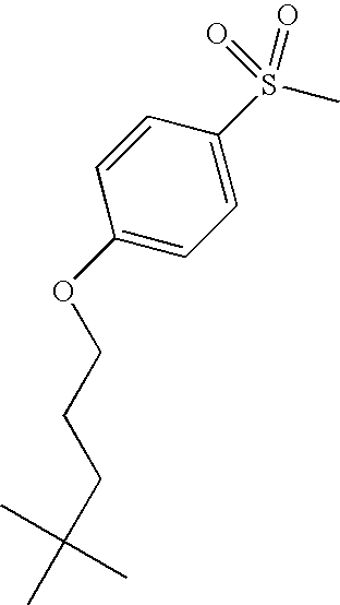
C1=CC(OCCCC(C)(C)C)=CC=C1S(C)(=O)=O
